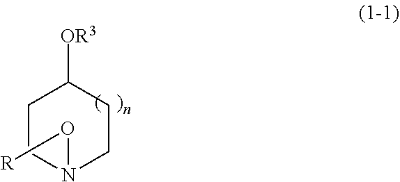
C1N(O[R])CCC([OR3])C1
